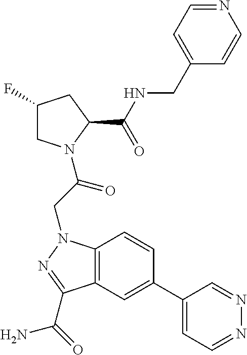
C1(C2=CC3=C(C=C2)N(CC(=O)N2CC(F)CC2C(NCC2=CC=NC=C2)=O)N=C3C(=O)N)=CC=NN=C1
